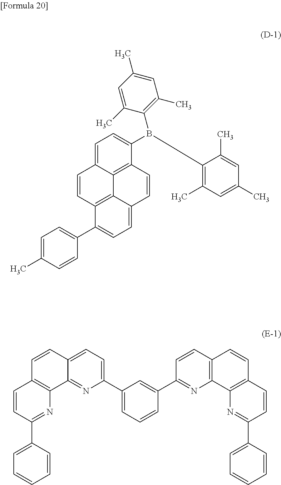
C1=C2C3=C(C(B(C4=C(C)C=C(C)C=C4C)C4=C(C)C=C(C)C=C4C)=C1)C=CC1=CC=C(C4=CC=C(C)C=C4)C(=C31)C=C2.C1=CC(C2=NC3=C(C=C2)C=CC2=CC=C(C4=CC=CC(C5=NC6=C(C=C5)C=CC5=C6N=C(C6=CC=CC=C6)C=C5)=C4)N=C32)=CC=C1
